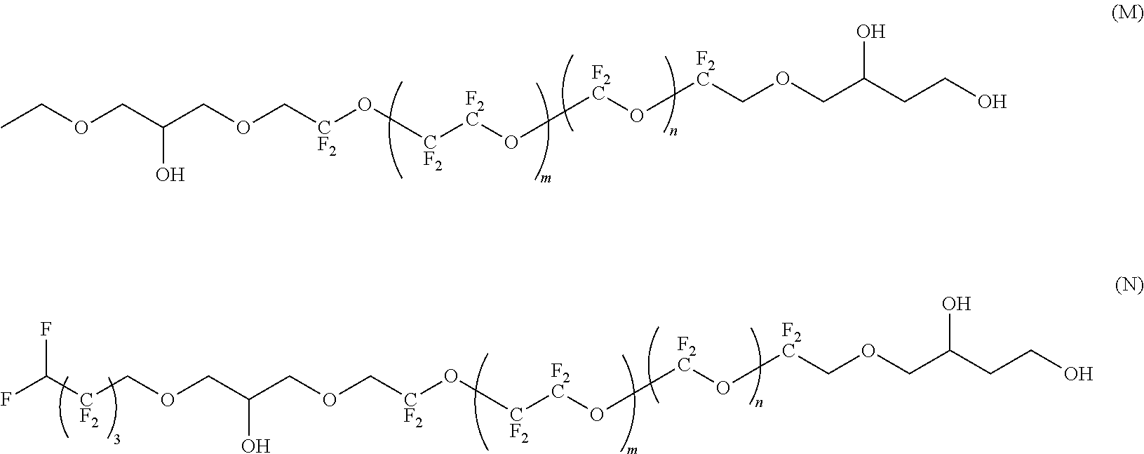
CCOCC(COC[CF2]O[CF2][F2C]O[F2C]O[F2C]COCC(CCO)O)O.[CF2](COCC(COC[CF2]O[CF2][F2C]O[F2C]O[F2C]COCC(CCO)O)O)C(F)F
